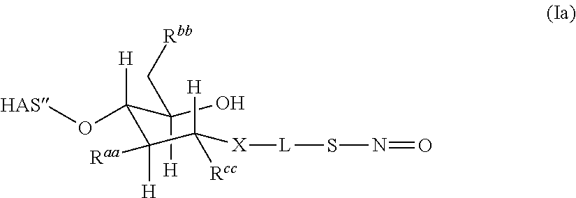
C(C(C(C([X][L]SN=O)([H])[Rcc])([Raa])[H])(O[HAS])[H])(O)(C[Rbb])[H]
